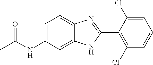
C1=C(NC(C)=O)C=C2C(=C1)N=C(C1=C(Cl)C=CC=C1Cl)N2
